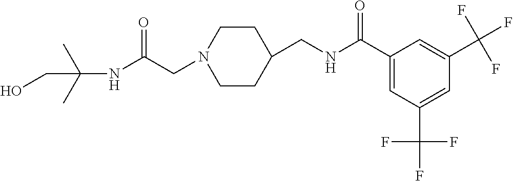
C(NC(CN1CCC(CNC(C2=CC(C(F)(F)F)=CC(C(F)(F)F)=C2)=O)CC1)=O)(C)(C)CO
